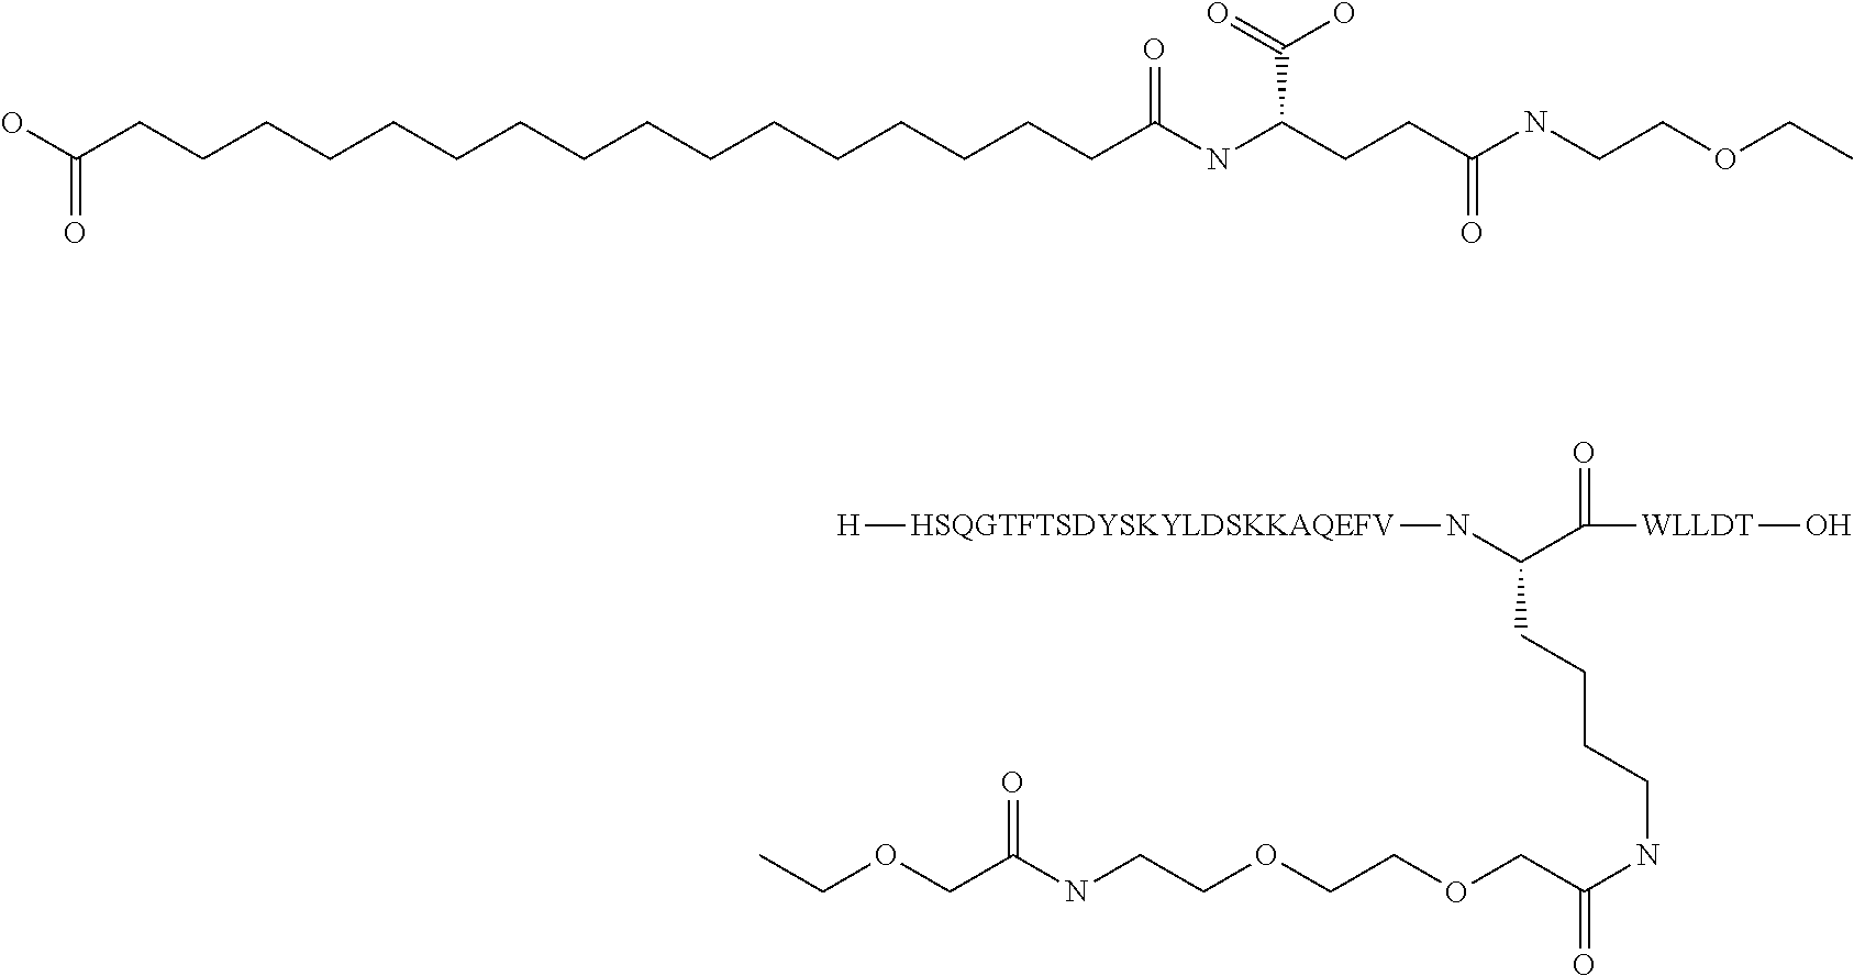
[H][HSQGTFTSDYSKYLDSKKAQEFV]NC(C([WLLDT]O)=O)CCCCNC(COCCOCCNC(COCC)=O)=O.OC(CCCCCCCCCCCCCCCCC(NC(CCC(NCCOCC)=O)C(=O)O)=O)=O
